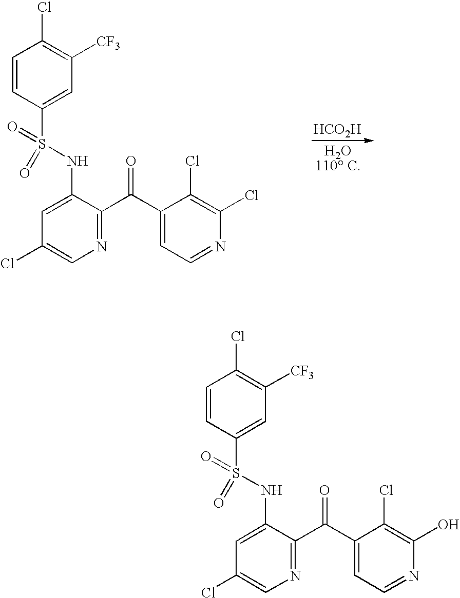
C1=CC(S(NC2=CC(Cl)=CN=C2C(C2=CC=NC(Cl)=C2Cl)=O)(=O)=O)=CC([CF3])=C1Cl.[HCO2H].C1=CC(S(NC2=CC(Cl)=CN=C2C(C2=CC=NC(O)=C2Cl)=O)(=O)=O)=CC([CF3])=C1Cl
